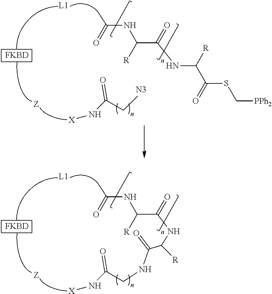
[L1].[FKBD].[X]NC(CC)=O.[L1].[FKBD].[N3].N(C(C(=O)NC(C(SC[PPh2])=O)[R])[R])C(=O)C.N(C(C(=O)NC(C(NCC(N[X])=O)=O)[R])[R])C(=O)C
